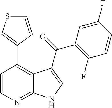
C1=CN=C2C(=C1C1=CSC=C1)C(C(=O)C1=C(F)C=CC(F)=C1)=CN2
